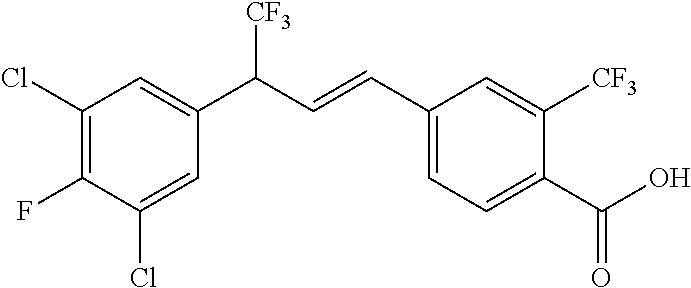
C1(Cl)=C(F)C(Cl)=CC(C(C=CC2=CC=C(C(O)=O)C([CF3])=C2)[CF3])=C1
